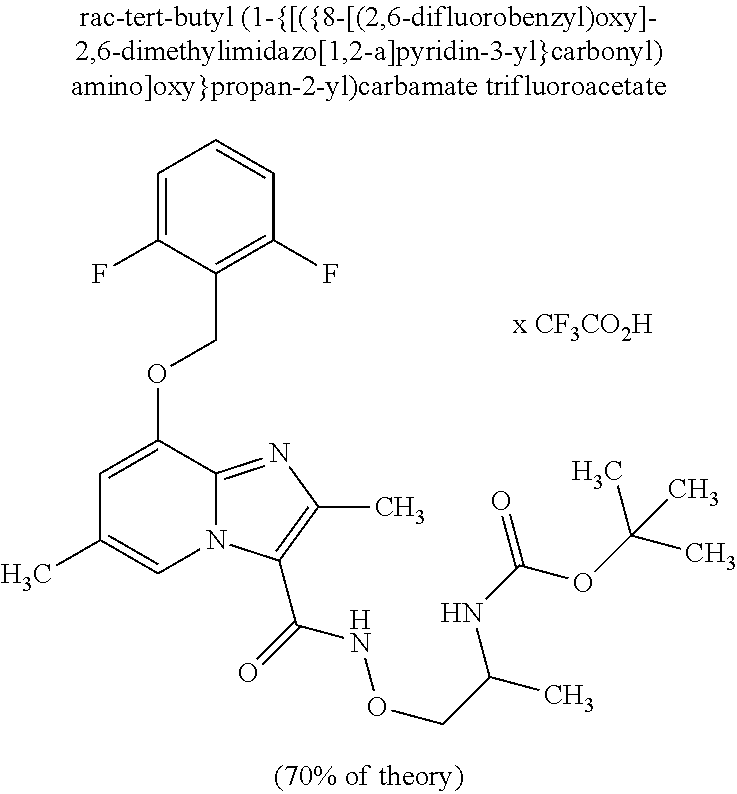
C1=C(F)C(COC2=CC(C)=CN3C2=NC(C)=C3C(=O)NOCC(C)NC(=O)OC(C)(C)C)=C(F)C=C1
